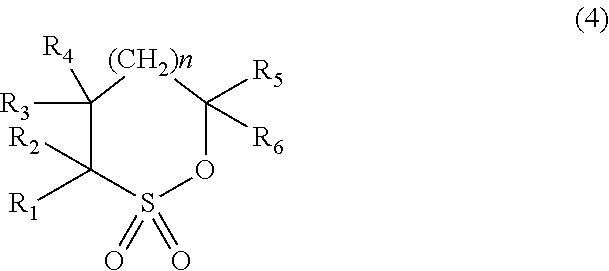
C1([R3])([R4])C([R2])([R1])S(=O)(=O)OC([R5])([R6])[(CH2)n]1
